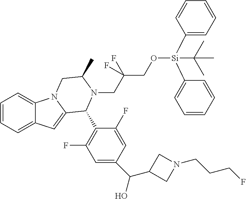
C1=CC=C2C(=C1)N1C(=C2)C(C2=C(F)C=C(C(C3CN(CCCF)C3)O)C=C2F)N(CC(F)(CO[Si](C2=CC=CC=C2)(C2=CC=CC=C2)C(C)(C)C)F)C(C)C1
